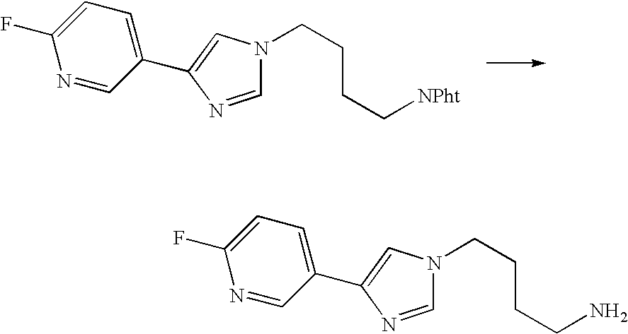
C1=NC(C2=CC=C(F)N=C2)=CN1CCCC[NPht].C1=NC(C2=CC=C(F)N=C2)=CN1CCCCN
